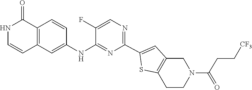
C1(F)=CN=C(C2=CC3=C(CCN(C(=O)CC[CF3])C3)S2)N=C1NC1=CC2=C(C=C1)C(=O)NC=C2
